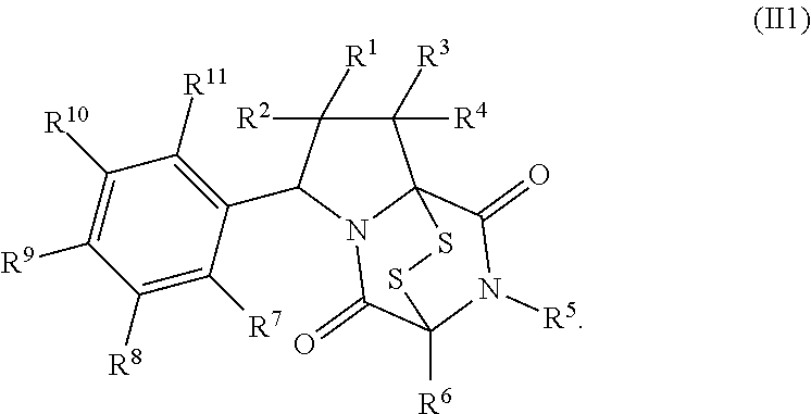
C1([R4])([R3])C23N(C(=O)C([R6])(N([R5])C2=O)SS3)C(C2=C([R11])C([R10])=C([R9])C([R8])=C2[R7])C1([R1])[R2]
